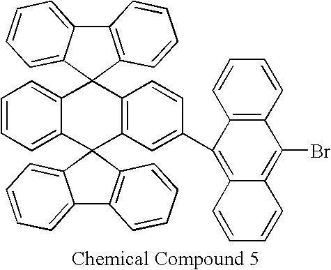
C12=C(C3(C4=CC=CC=C14)C1=CC=CC=C1C1(C4=C3C=CC(C3=C5C(=C(Br)C6=C3C=CC=C6)C=CC=C5)=C4)C3=C(C4=CC=CC=C41)C=CC=C3)C=CC=C2
